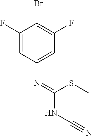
C1(F)=CC(N=C(SC)NC#N)=CC(F)=C1Br
